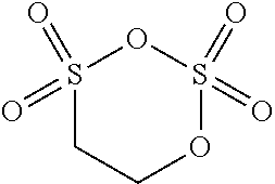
S1(=O)(=O)CCOS(=O)(=O)O1
